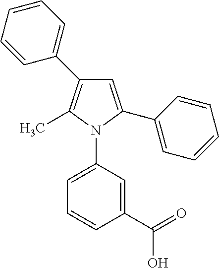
C1=C(C2=CC=CC=C2)N(C2=CC=CC(C(O)=O)=C2)C(C)=C1C1=CC=CC=C1
